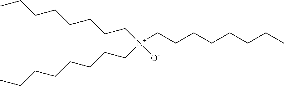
[N+](CCCCCCCC)(CCCCCCCC)([O-])CCCCCCCC
